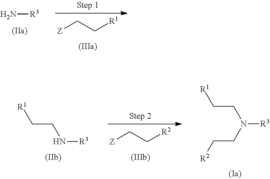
[Z]CC[R1].N[R3].[R1]CCN([R3])CC[R2].[Z]CC[R2].[R1]CCN[R3]
